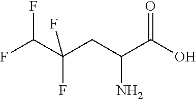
FC(C(CC(C(O)=O)N)(F)F)F
